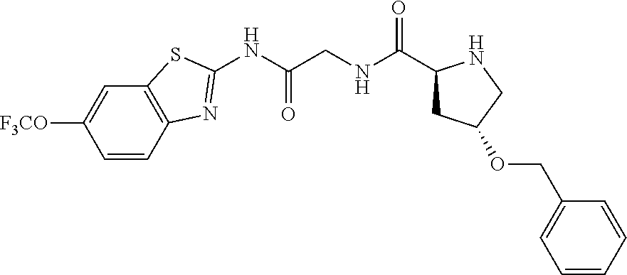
C1=CC2=C(C=C1[F3CO])SC(NC(CNC(C1CC(OCC3=CC=CC=C3)CN1)=O)=O)=N2
